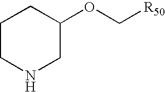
C1CNCC(OC[R50])C1
